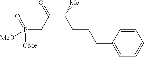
C1=CC(CCCC(C(CP([OMe])(=O)[MeO])=O)[Me])=CC=C1
